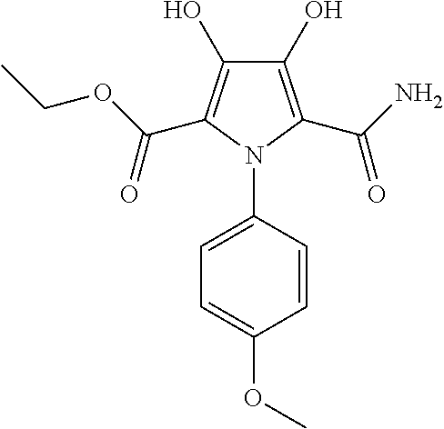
C1(O)=C(C(N)=O)N(C2=CC=C(OC)C=C2)C(C(OCC)=O)=C1O
